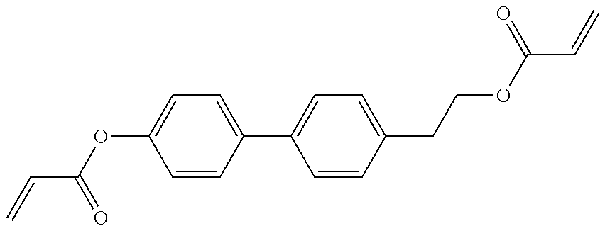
C(=C)C(OC1=CC=C(C2=CC=C(CCOC(C=C)=O)C=C2)C=C1)=O
